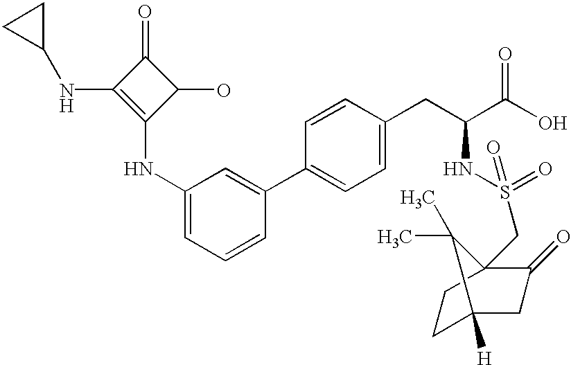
C1(NC2=CC=CC(C3=CC=C(CC(C(=O)O)NS(=O)(CC45C(=O)CC([H])(CC4)C5(C)C)=O)C=C3)=C2)=C(NC2CC2)C(=O)C1O
